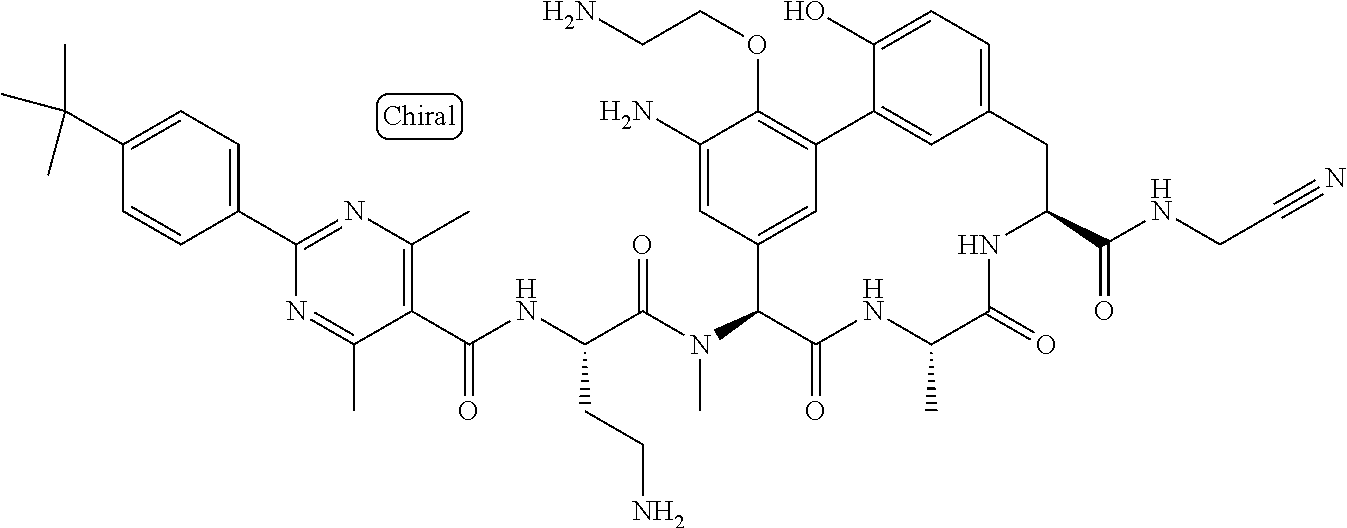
C1(C(C)(C)C)=CC=C(C2=NC(C)=C(C(NC(C(N(C3C(=O)NC(C)C(=O)NC(C(NCC#N)=O)CC4=CC=C(O)C(=C4)C4=C(OCCN)C(N)=CC3=C4)C)=O)CCN)=O)C(C)=N2)C=C1
